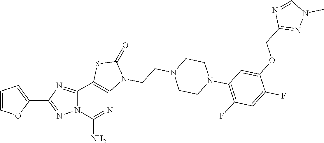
C1=COC(C2=NN3C(=N2)C2=C(N=C3N)N(CCN3CCN(C4=C(F)C=C(F)C(OCC5=NN(C)C=N5)=C4)CC3)C(=O)S2)=C1
